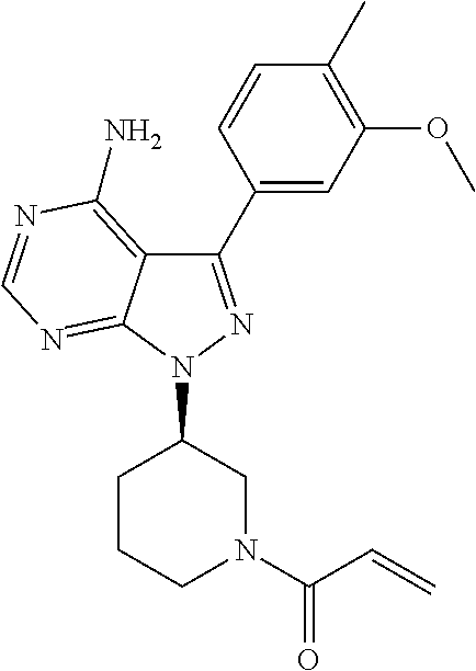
C1(C2=CC(OC)=C(C)C=C2)=NN(C2CCCN(C(C=C)=O)C2)C2=NC=NC(N)=C12
